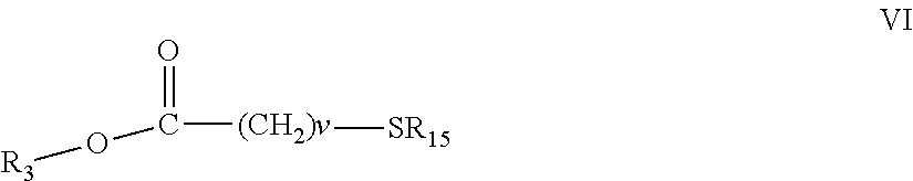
O(C(=O)[(CH2)v][SR15])[R3]
